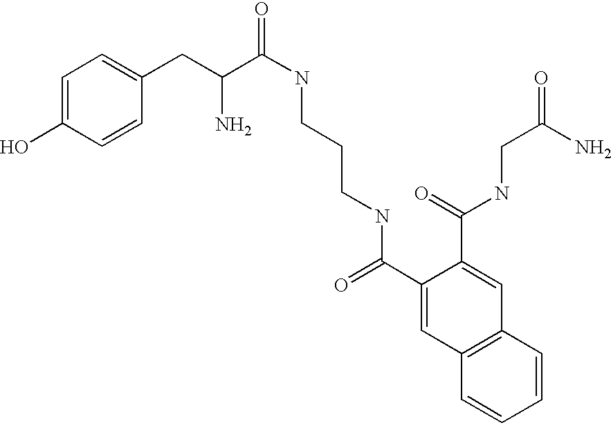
C1=C(O)C=CC(CC(C(=O)NCCCNC(C2=CC3=C(C=C2C(=O)NCC(=O)N)C=CC=C3)=O)N)=C1
